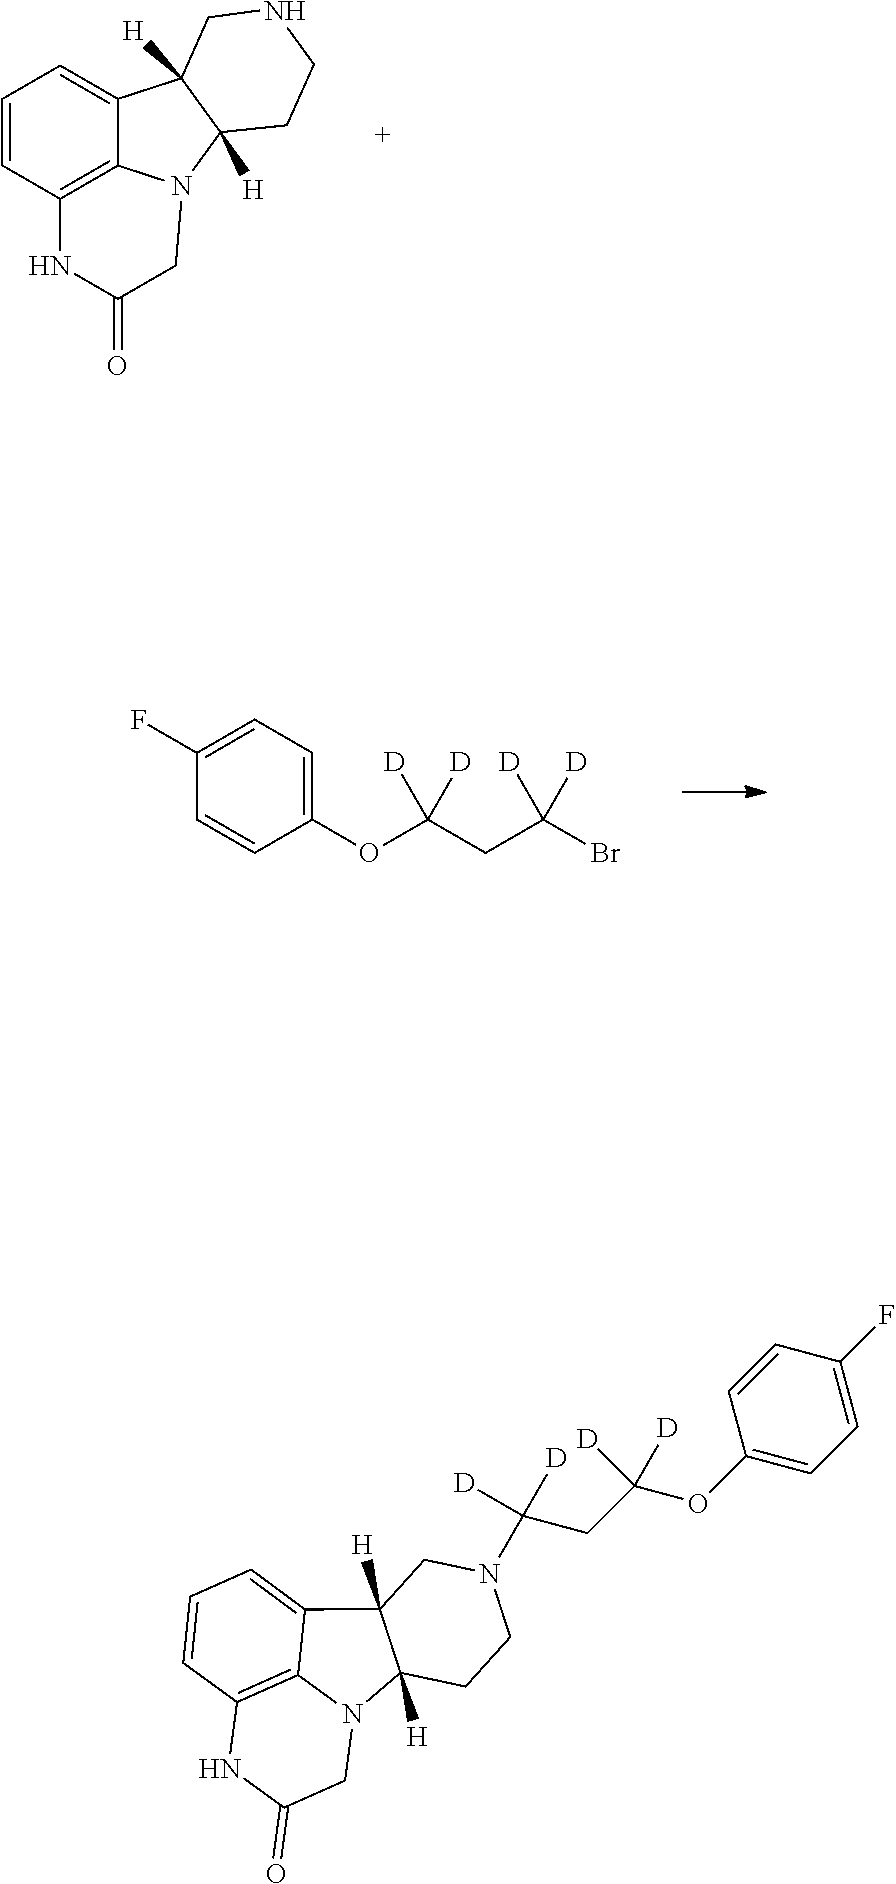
C1=CC2=C3C(=C1)C1([H])C([H])(N3CC(=O)N2)CCNC1.C1(OC(CC(Br)([D])[D])([D])[D])=CC=C(F)C=C1.C1=C(F)C=CC(OC(CC([D])([D])N2CCC3([H])C([H])(C4=CC=CC5=C4N3CC(=O)N5)C2)([D])[D])=C1
